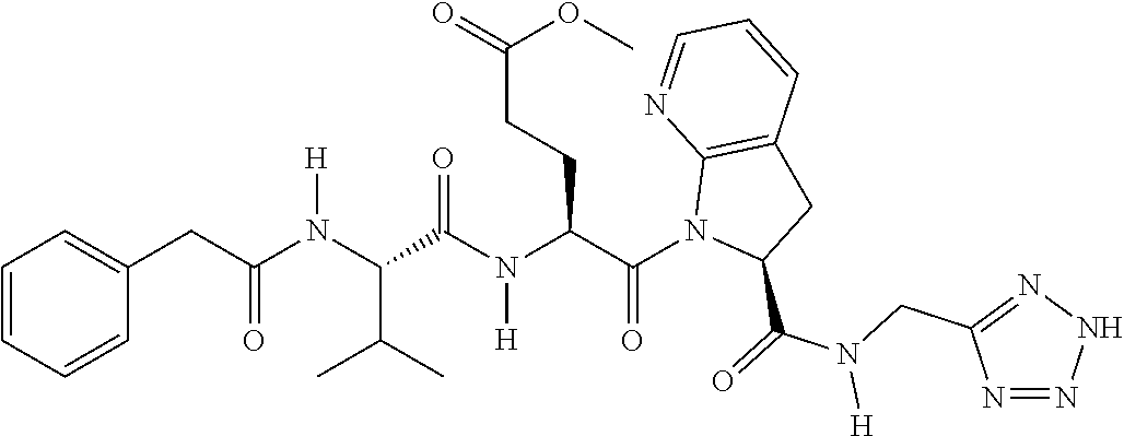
C1(CC(N(C(C(C)C)C(N(C(C(N2C(C(=O)N(CC3=NNN=N3)[H])CC3=C2N=CC=C3)=O)CCC(=O)OC)[H])=O)[H])=O)=CC=CC=C1
